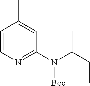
C1=CN=C(N(C(CC)C)[Boc])C=C1C
